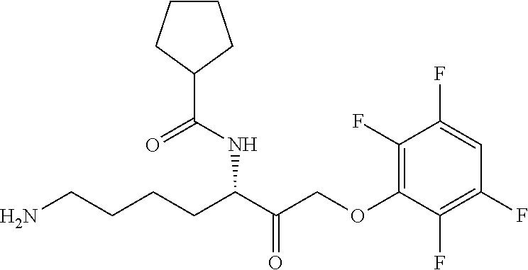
C1(F)=CC(F)=C(F)C(OCC(C(NC(=O)C2CCCC2)CCCCN)=O)=C1F
